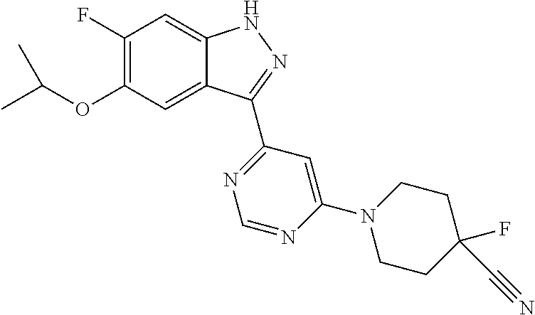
C1(F)=C(OC(C)C)C=C2C(=C1)NN=C2C1=NC=NC(N2CCC(F)(C#N)CC2)=C1
